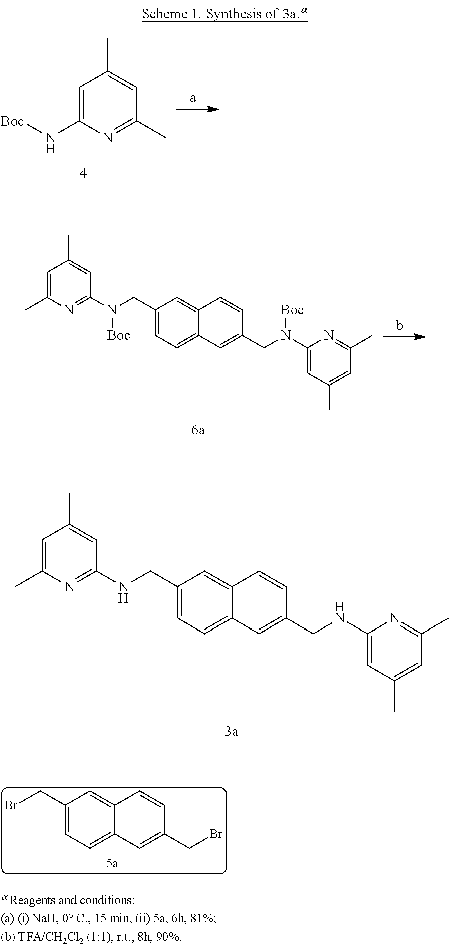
C1=C(N[Boc])N=C(C)C=C1C.C1=C(C)N=C(N(CC2=CC=C3C(=C2)C=CC(CN(C2=CC(C)=CC(C)=N2)[Boc])=C3)[Boc])C=C1C.C1=C(C)N=C(NCC2=CC=C3C(=C2)C=CC(CNC2=CC(C)=CC(C)=N2)=C3)C=C1C.C1(CBr)=CC=C2C(=C1)C=CC(CBr)=C2
